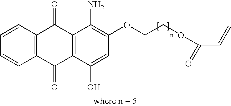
C1=CC2=C(C=C1)C(=O)C1=C(C2=O)C(N)=C(OCCOC(C=C)=O)C=C1O
